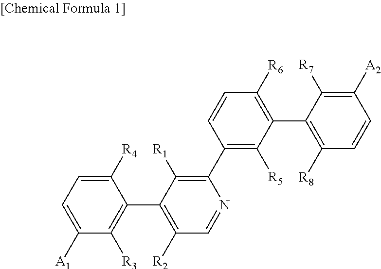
C1([R4])=CC=C([A1])C([R3])=C1C1=C([R2])C=NC(C2=C([R5])C(C3=C([R8])C=CC([A2])=C3[R7])=C([R6])C=C2)=C1[R1]
